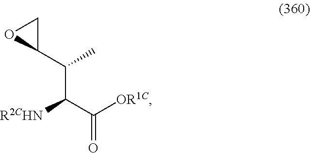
C1(C(C(C([OR1C])=O)[R2CHN])C)CO1
